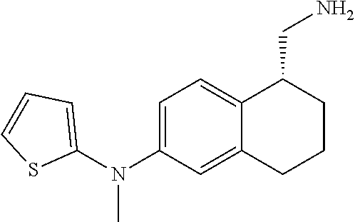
C1(N(C2=CC=C3C(=C2)CCCC3CN)C)=CC=CS1
